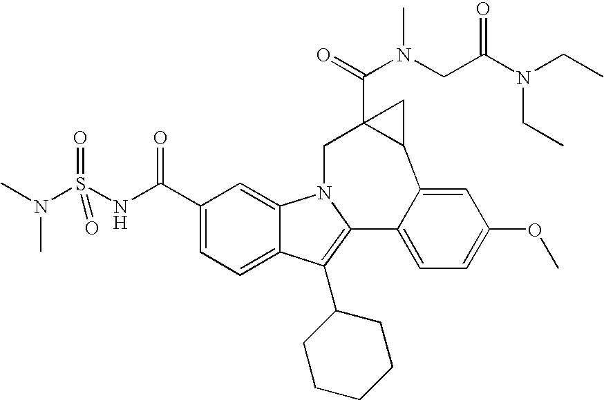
N(C(=O)C12C(C3=CC(OC)=CC=C3C3=C(C4CCCCC4)C4=CC=C(C(=O)NS(N(C)C)(=O)=O)C=C4N3C1)C2)(CC(N(CC)CC)=O)C
